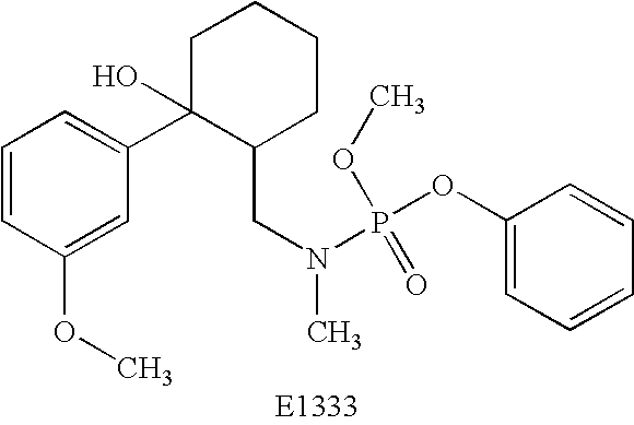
C1=CC(OC)=CC(C2(O)C(CN(C)P(OC3=CC=CC=C3)(OC)=O)CCCC2)=C1
